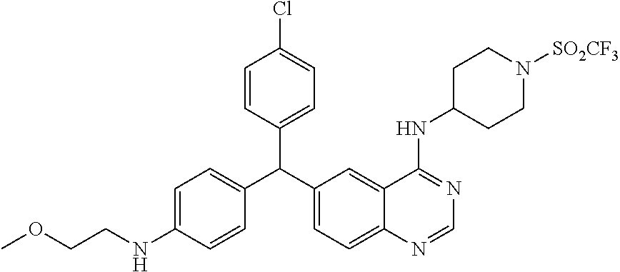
C1=CC(C(C2=CC=C3C(=C2)C(NC2CCN([SO2CF3])CC2)=NC=N3)C2=CC=C(Cl)C=C2)=CC=C1NCCOC
